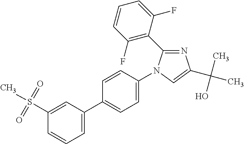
C1(S(=O)(=O)C)=CC(C2=CC=C(N3C(C4=C(F)C=CC=C4F)=NC(C(C)(O)C)=C3)C=C2)=CC=C1
